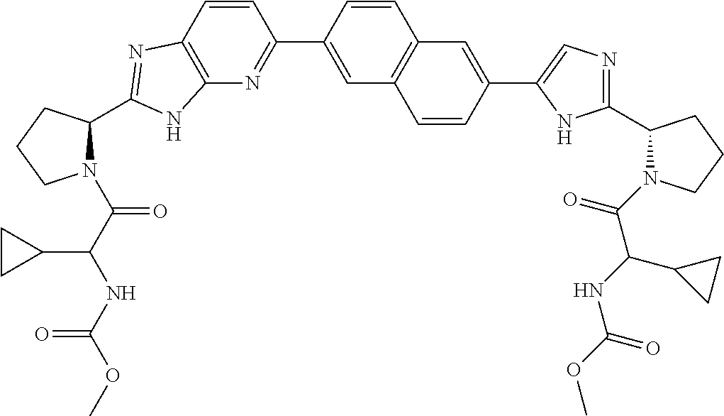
C12=C(C=CC(C3=CC4=C(C=C3)C=C(C3=CN=C(C5N(C(C(NC(=O)OC)C6CC6)=O)CCC5)N3)C=C4)=N1)N=C(C1N(C(C(NC(OC)=O)C3CC3)=O)CCC1)N2
